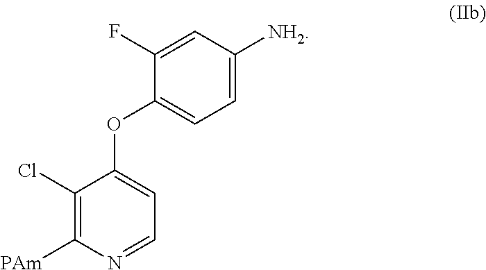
C1(Cl)=C([PAm])N=CC=C1OC1=CC=C([NH2])C=C1F
